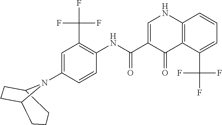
C1=C(N2C3CCCC2CC3)C=CC(NC(C2=CNC3=C(C2=O)C(C(F)(F)F)=CC=C3)=O)=C1C(F)(F)F
